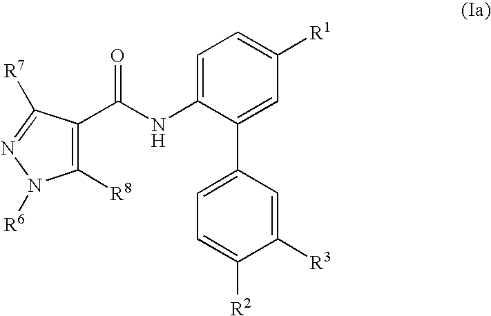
C1=C(NC(C2=C([R8])N([R6])N=C2[R7])=O)C(C2=CC=C([R2])C([R3])=C2)=CC([R1])=C1
